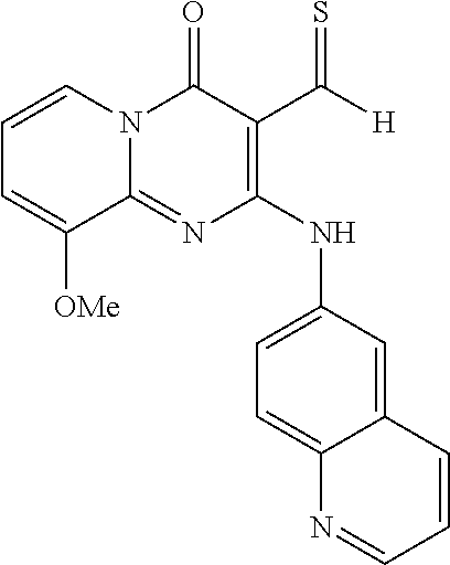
C1(=O)N2C(=NC(NC3=CC=C4C(=C3)C=CC=N4)=C1C([H])=S)C([OMe])=CC=C2
